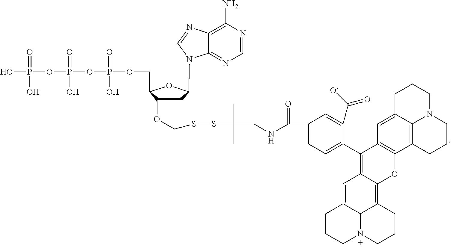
C1C(OCSSC(C)(C)CNC(=O)C2=CC=C(C3=C4C(=C5C6=N(CCCC6=C4)CCC5)OC4=C3C=C3C5=C4CCCN5CCC3)C(C([O-])=O)=C2)C(COP(=O)(O)OP(=O)(O)OP(=O)(O)O)OC1N1C2=NC=NC(N)=C2N=C1
